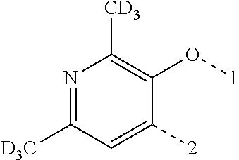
N1=C([D3C])C=C([2])C(O[1])=C1[CD3]
